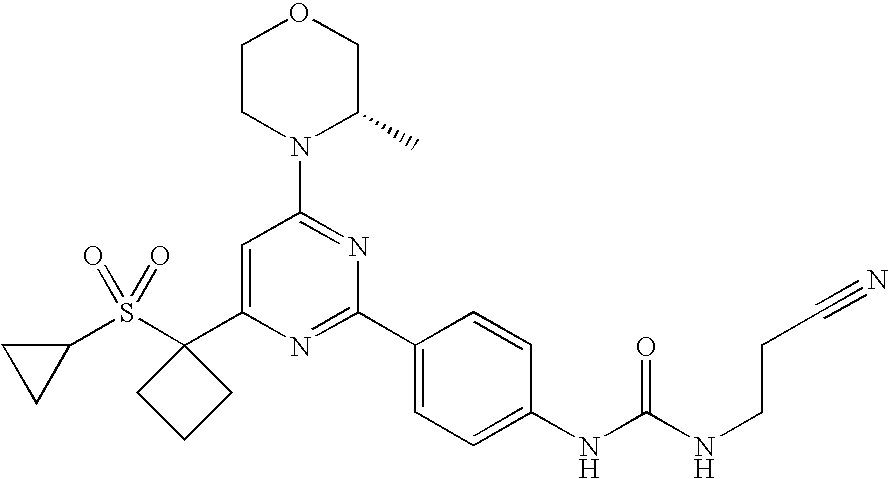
C1(S(C2(C3=CC(N4C(C)COCC4)=NC(C4=CC=C(NC(=O)NCCC#N)C=C4)=N3)CCC2)(=O)=O)CC1
